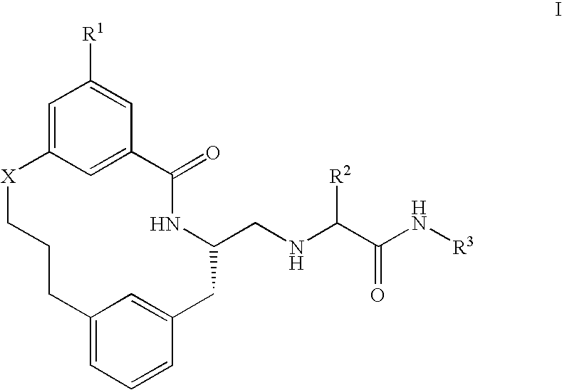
C1=C2C=C(C=C1[R1])C(=O)NC(CNC(C(N[R3])=O)[R2])CC1=CC(=CC=C1)CCC[X]2
